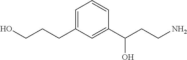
OCCCC1=CC=CC(C(CCN)O)=C1
